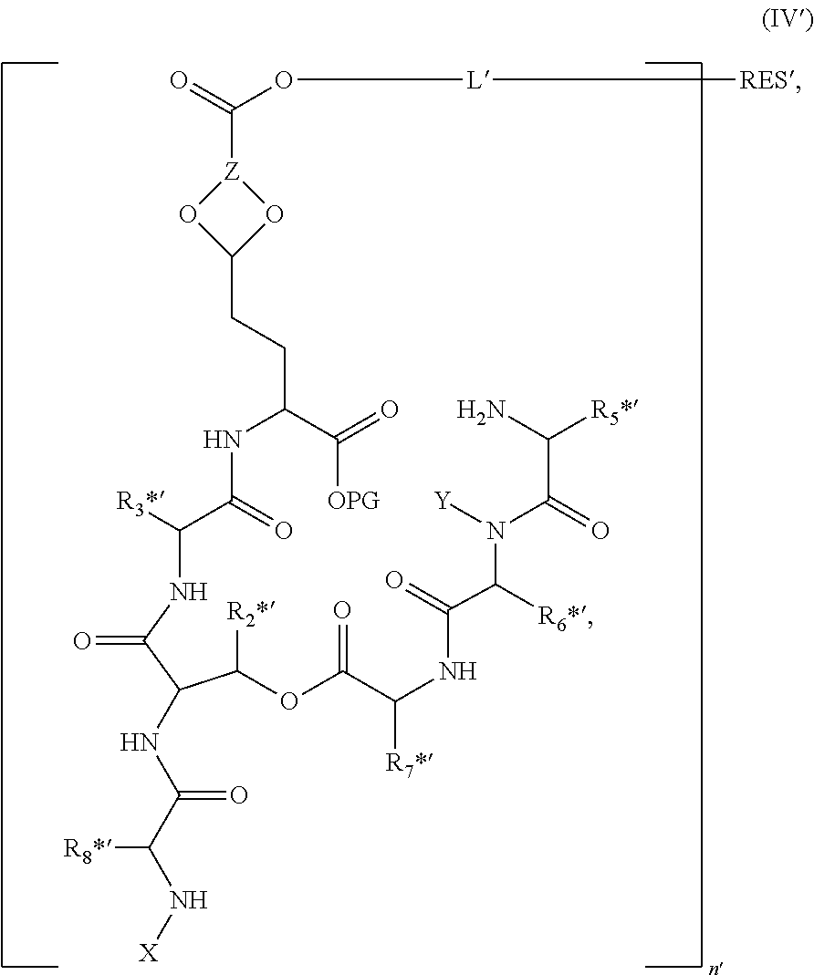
C(C(C(=O)[OPG])NC(=O)C([R3*])NC(C(C([R2*])OC(=O)C([R7*])NC(C(N([Y])C(=O)C([R5*])N)[R6*])=O)NC(C(N[X])[R8*])=O)=O)CC1O[Z](C(=O)O[L][RES])O1
